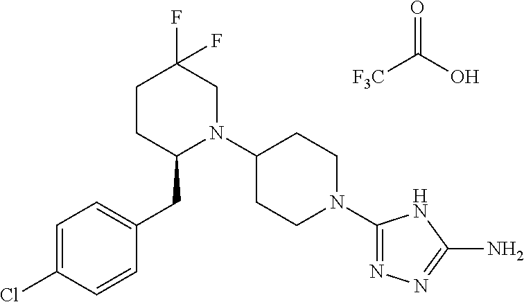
[F3C]C(O)=O.C1=C(Cl)C=CC(CC2N(C3CCN(C4=NN=C(N)N4)CC3)CC(F)(F)CC2)=C1
